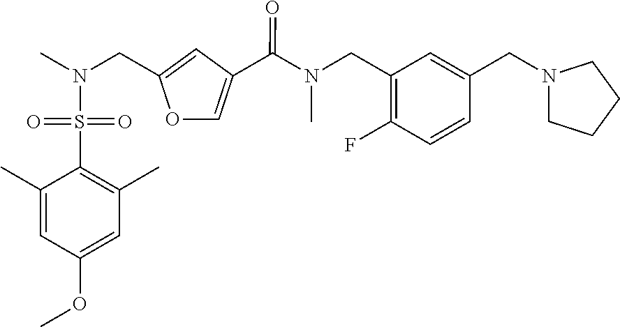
C1(CN(C(=O)C2=COC(CN(S(C3=C(C)C=C(OC)C=C3C)(=O)=O)C)=C2)C)=C(F)C=CC(CN2CCCC2)=C1
